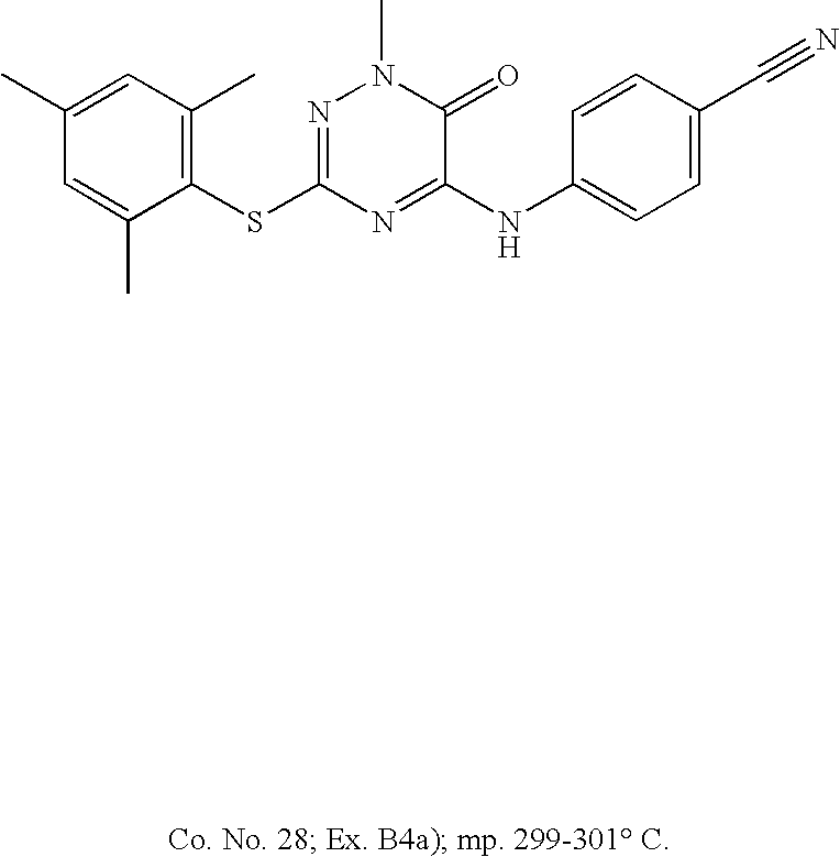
C1(SC2=NN(C)C(=O)C(NC3=CC=C(C#N)C=C3)=N2)=C(C)C=C(C)C=C1C
